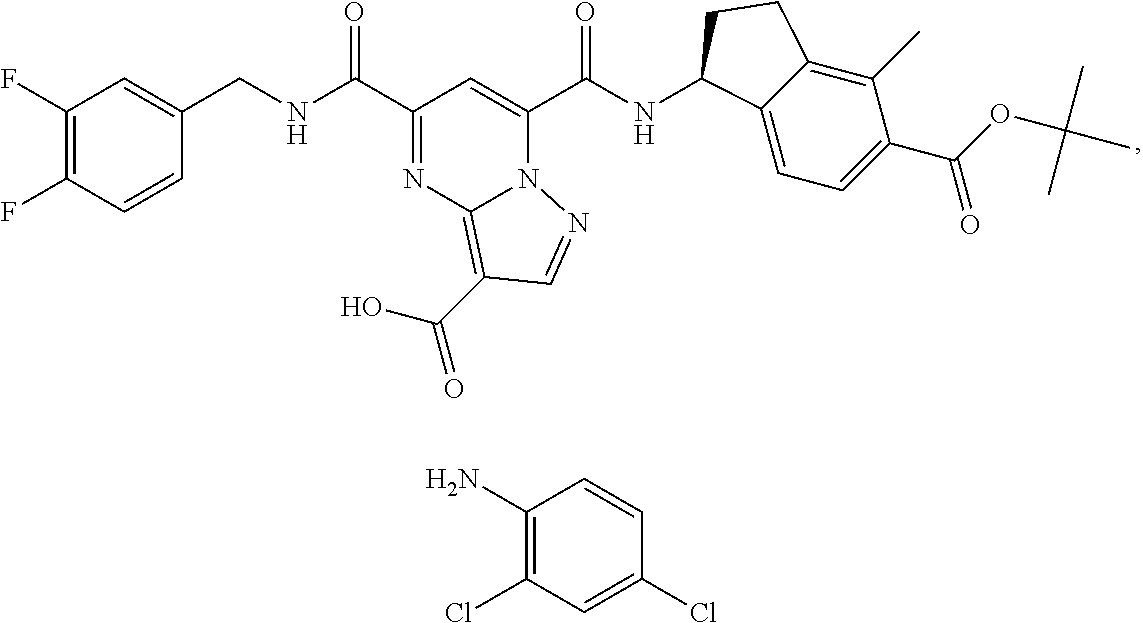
C1(F)=C(F)C=CC(CNC(C2=NC3=C(C(O)=O)C=NN3C(C(NC3C4=CC=C(C(OC(C)(C)C)=O)C(C)=C4CC3)=O)=C2)=O)=C1.C1(Cl)=CC(Cl)=C(N)C=C1
